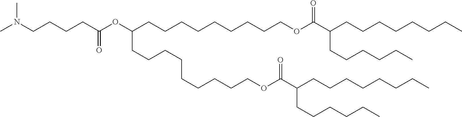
N(CCCCC(OC(CCCCCCCCCOC(C(CCCCCC)CCCCCCCC)=O)CCCCCCCCCOC(C(CCCCCCCC)CCCCCC)=O)=O)(C)C
